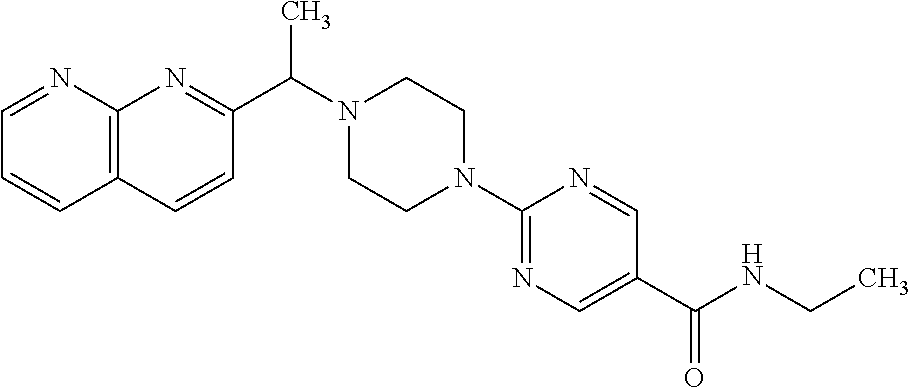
C1=NC2=C(C=C1)C=CC(C(N1CCN(C3=NC=C(C(NCC)=O)C=N3)CC1)C)=N2
